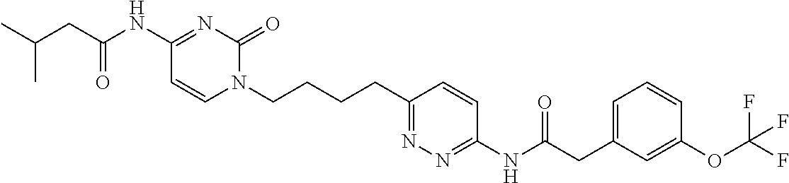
CC(C)CC(NC1=NC(=O)N(CCCCC2=NN=C(NC(CC3=CC=CC(OC(F)(F)F)=C3)=O)C=C2)C=C1)=O
